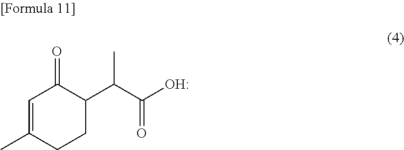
C1=C(C)CCC(C(C)C(=O)O)C1=O
